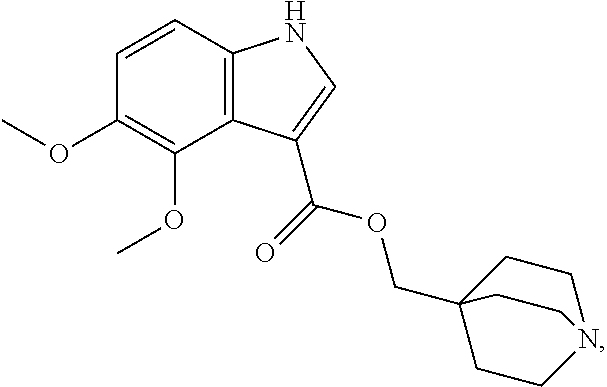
C12=C(C=CC(OC)=C1OC)NC=C2C(OCC12CCN(CC1)CC2)=O
